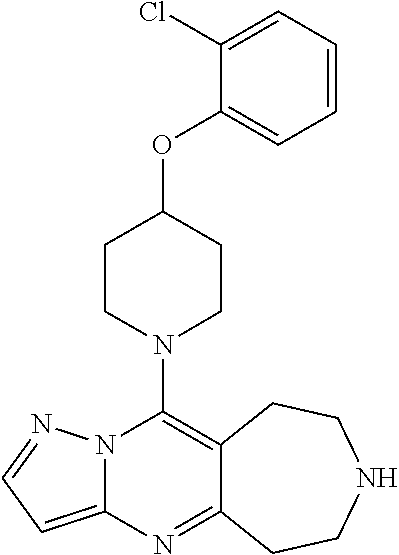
N12C(=CC=N1)N=C1C(=C2N2CCC(OC3=CC=CC=C3Cl)CC2)CCNCC1
